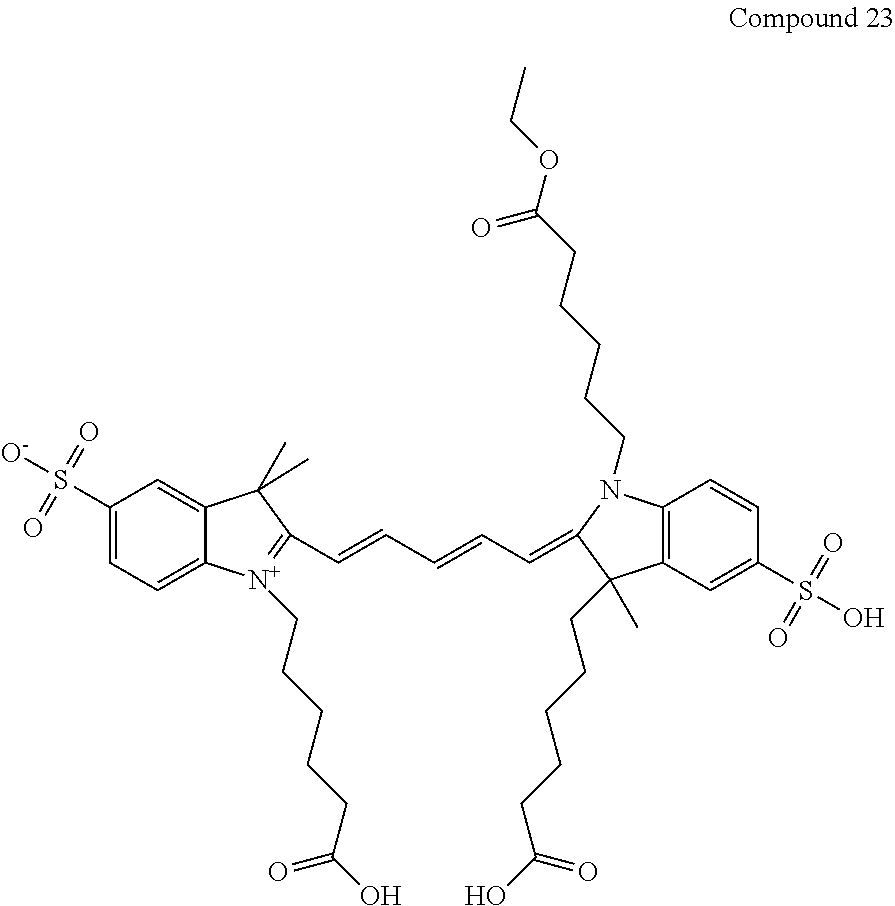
C1(S([O-])(=O)=O)=CC=C2C(=C1)C(C)(C)C(C=CC=CC=C1C(C)(CCCCCC(O)=O)C3=C(C=CC(S(O)(=O)=O)=C3)N1CCCCCC(OCC)=O)=[N+]2CCCCCC(O)=O
